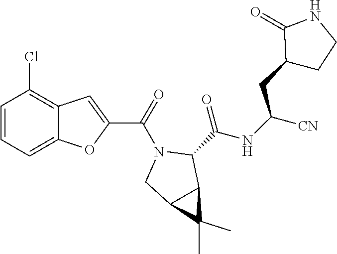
C12C(C)(C)C1C(C(NC(CC1C(=O)NCC1)[CN])=O)N(C(C1=CC3=C(Cl)C=CC=C3O1)=O)C2
